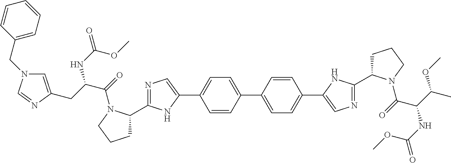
N1=C(C2CCCN2C(=O)C(CC2=CN(CC3=CC=CC=C3)C=N2)NC(=O)OC)NC(C2=CC=C(C3=CC=C(C4=CN=C(C5CCCN5C(=O)C(C(C)OC)NC(=O)OC)N4)C=C3)C=C2)=C1
